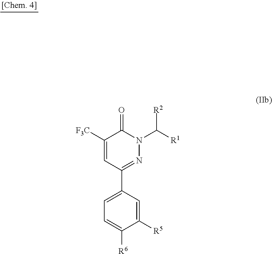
C1([F3C])=CC(C2=CC=C([R6])C([R5])=C2)=NN(C([R1])[R2])C1=O
